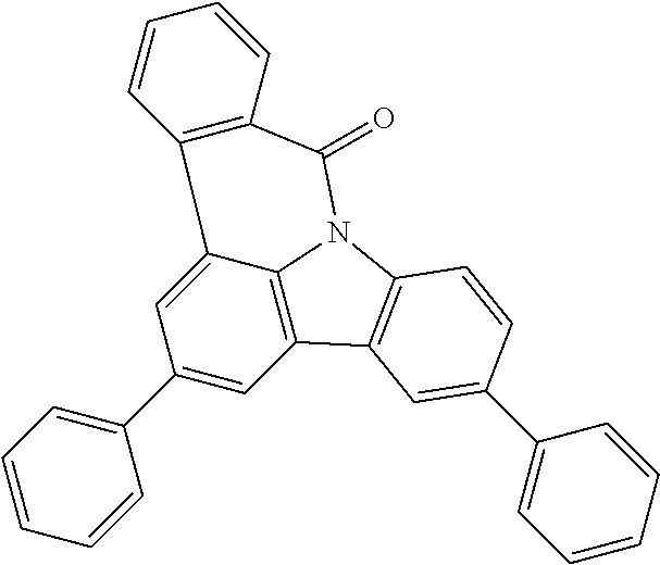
C1=CC(C2=CC3=C4C(=C2)C2=C(C(=O)N4C4=C3C=C(C3=CC=CC=C3)C=C4)C=CC=C2)=CC=C1
